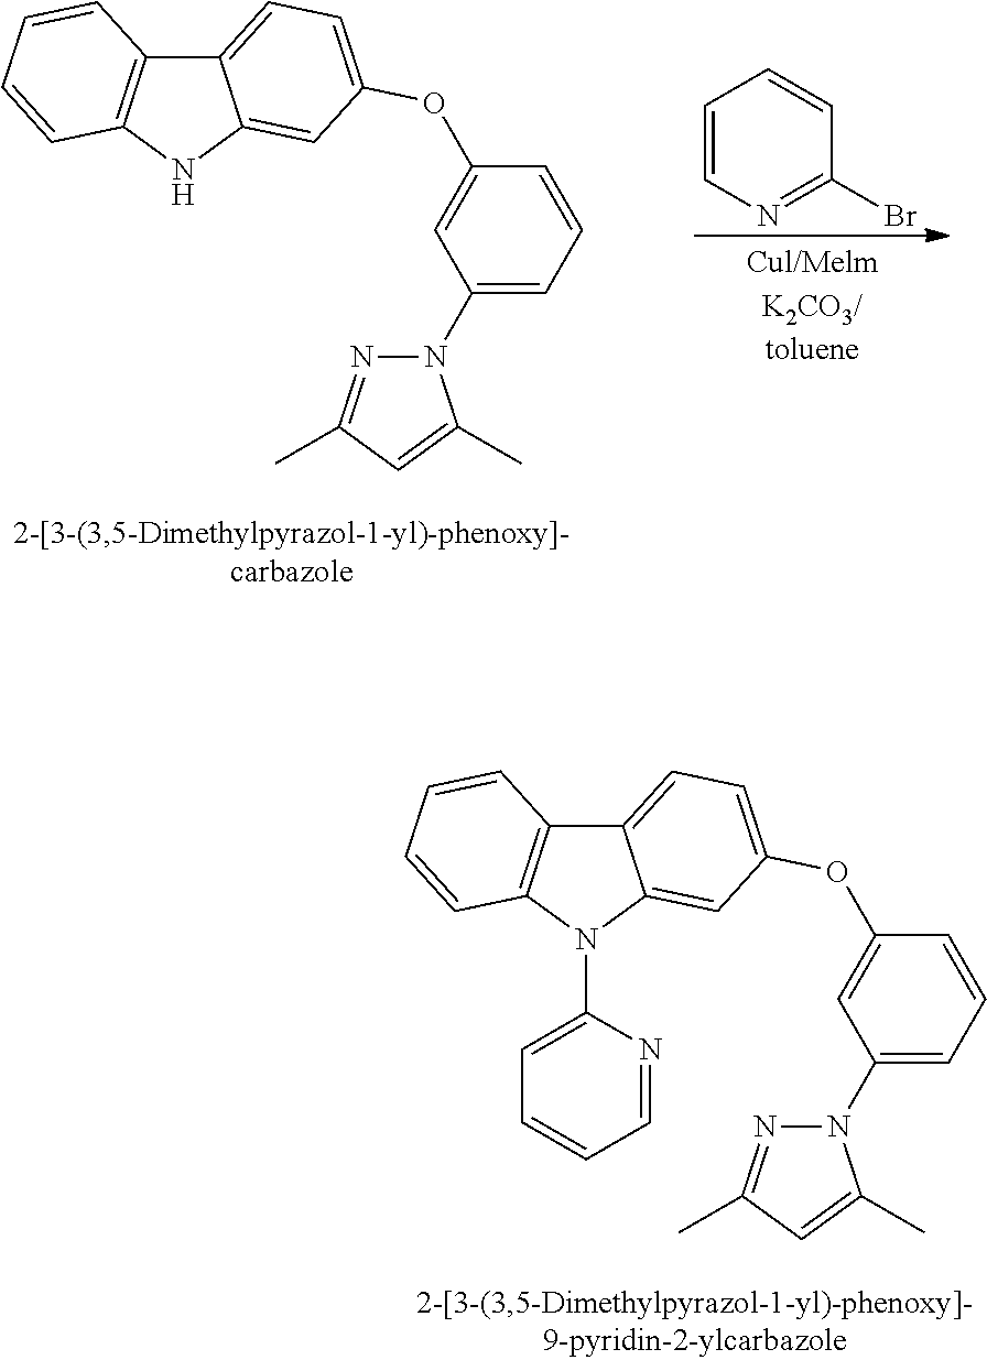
C1=CN=C(Br)C=C1.C12=CC=C(OC3=CC(N4N=C(C)C=C4C)=CC=C3)C=C1NC1=C2C=CC=C1.C12=CC=C(OC3=CC(N4N=C(C)C=C4C)=CC=C3)C=C1N(C1=CC=CC=N1)C1=C2C=CC=C1
